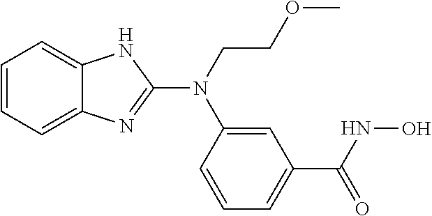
C1=CC=C2C(=C1)NC(N(C1=CC(C(=O)NO)=CC=C1)CCOC)=N2
